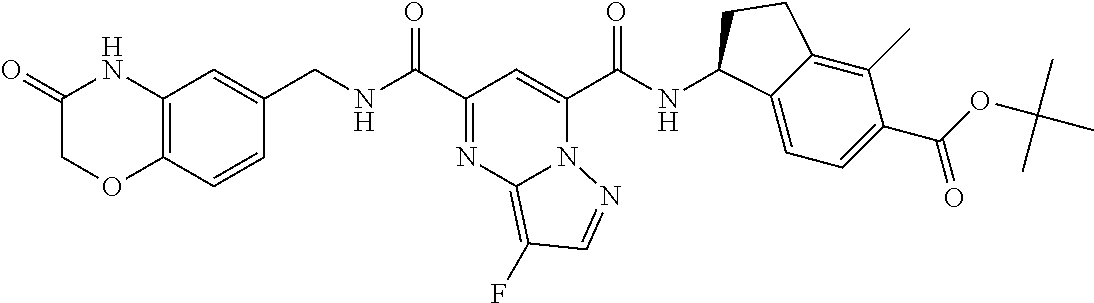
C(C1=NC2=C(F)C=NN2C(C(=O)NC2C3=CC=C(C(OC(C)(C)C)=O)C(C)=C3CC2)=C1)(=O)NCC1=CC2=C(C=C1)OCC(=O)N2
